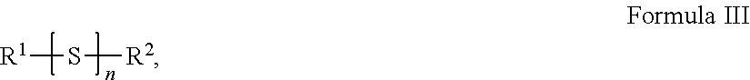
S([R1])[R2]
